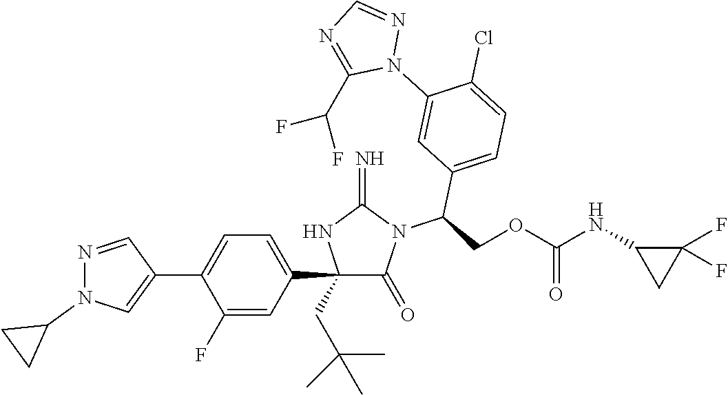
C1(C2=CC=C(C3=CN(C4CC4)N=C3)C(F)=C2)(CC(C)(C)C)C(=O)N(C(COC(NC2CC2(F)F)=O)C2=CC=C(Cl)C(N3N=CN=C3C(F)F)=C2)C(=N)N1
